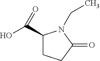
C1(C(O)=O)CCC(=O)N1CC
